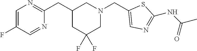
C1=C(F)C=NC(CC2CC(F)(F)CN(CC3=CN=C(NC(C)=O)S3)C2)=N1
